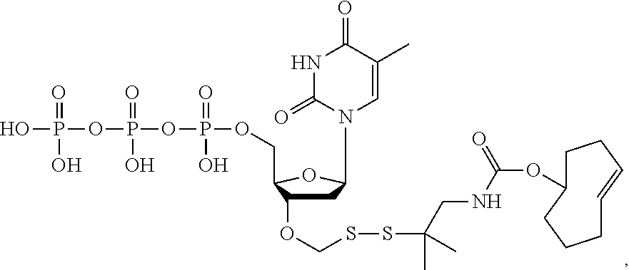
N1(C2CC(OCSSC(CNC(OC3CCC=CCCC3)=O)(C)C)C(COP(OP(OP(O)(O)=O)(O)=O)(O)=O)O2)C=C(C)C(=O)NC1=O
